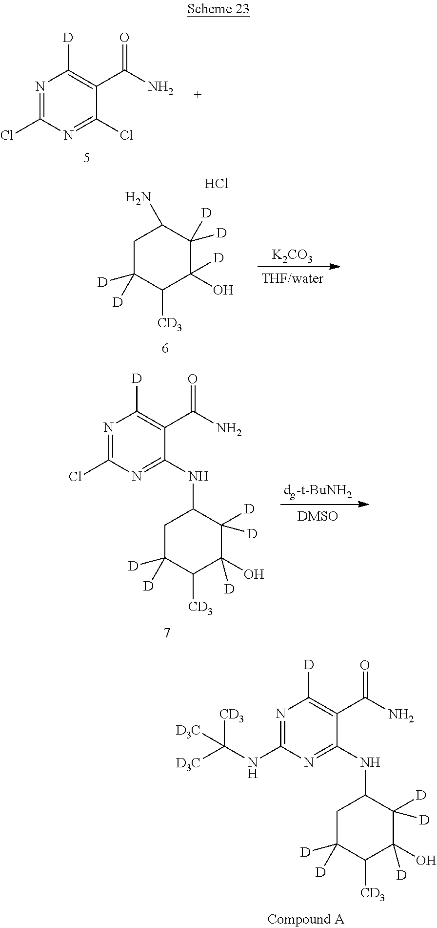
N1=C(Cl)N=C(Cl)C(C(N)=O)=C1[D].[K2CO3].C1C([D])([D])C([CD3])C(O)([D])C([D])([D])C1N.Cl.N1=C(NC([CD3])([D3C])[D3C])N=C(NC2CC([D])([D])C([CD3])C(O)([D])C2([D])[D])C(C(N)=O)=C1[D].N1=C(Cl)N=C(NC2CC([D])([D])C([CD3])C(O)([D])C2([D])[D])C(C(N)=O)=C1[D].[dg-t-BuNH2]
